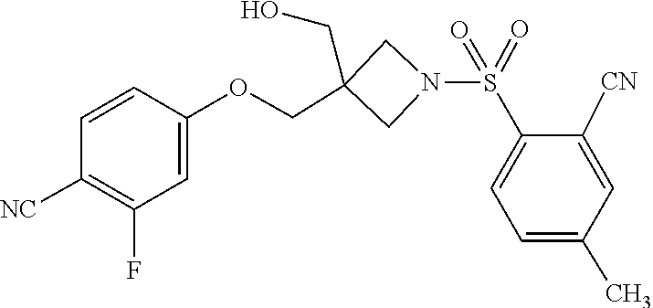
C1=CC(OCC2(CO)CN(S(=O)(=O)C3=CC=C(C)C=C3[CN])C2)=CC(F)=C1[NC]
